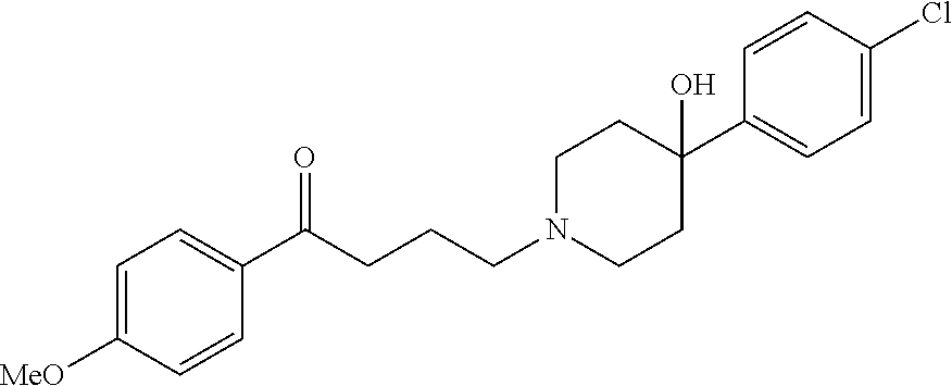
C1=C([MeO])C=CC(C(CCCN2CCC(C3=CC=C(Cl)C=C3)(O)CC2)=O)=C1
